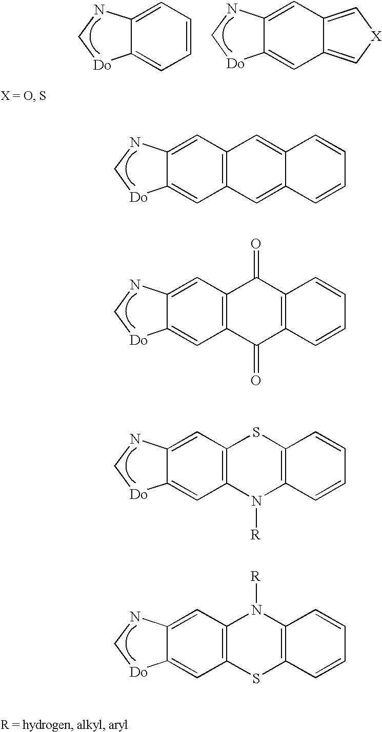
C12=CC=CC=C1NC[Do]2.C12=CC3=C[X]C=C3C=C1NC[Do]2.C12=CC3=C(C=C1NC[Do]2)C=C1C(=C3)C=CC=C1.C12=CC3=C(C=C1NC[Do]2)C(=O)C1=C(C3=O)C=CC=C1.C12=CC3=C(C=C1NC[Do]2)SC1=C(N3[R])C=CC=C1.C12=CC3=C(C=C1NC[Do]2)N([R])C1=C(S3)C=CC=C1
